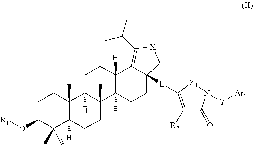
[R1]OC1CCC2(C)C([H])(C1(C)C)CCC1(C)C2([H])CCC2([H])C1(C)CCC1([L]C3=C([R2])C(=O)N([Y][Ar1])[Z1]3)C2=C(C(C)C)[X]C1
